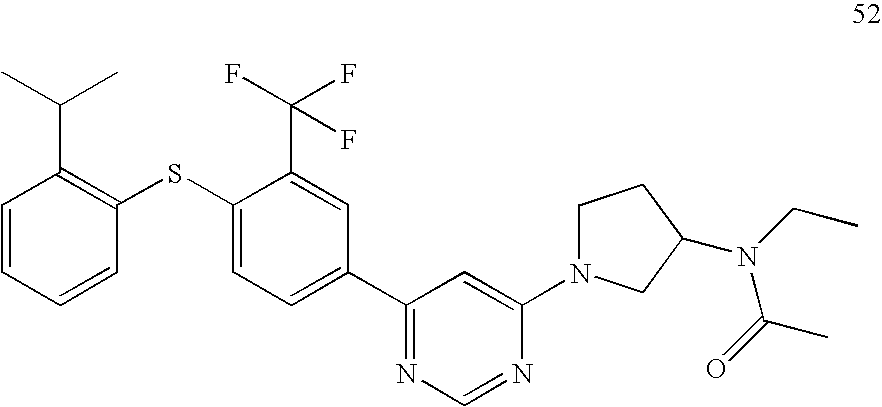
C1=CC=CC(SC2=CC=C(C3=NC=NC(N4CCC(N(CC)C(=O)C)C4)=C3)C=C2C(F)(F)F)=C1C(C)C
